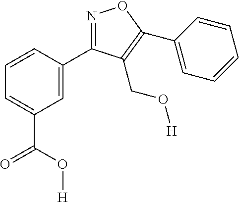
N1=C(C2=CC(C(O[H])=O)=CC=C2)C(CO[H])=C(C2=CC=CC=C2)O1
